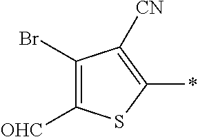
C1([OHC])=C(Br)C([CN])=C(*)S1
